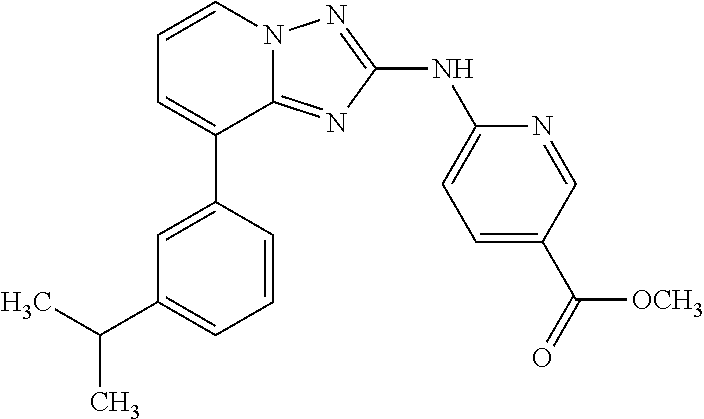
C1=C(C2=CC=CN3C2=NC(NC2=CC=C(C(=O)[OCH3])C=N2)=N3)C=CC=C1C(C)C
